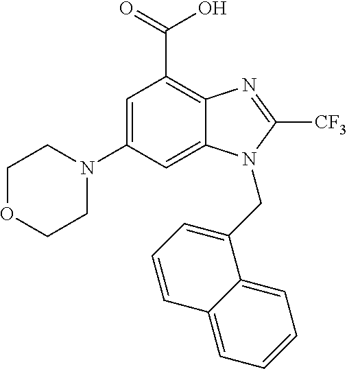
C1=C(N2CCOCC2)C=C2C(=C1C(O)=O)N=C([CF3])N2CC1=CC=CC2=CC=CC=C12
